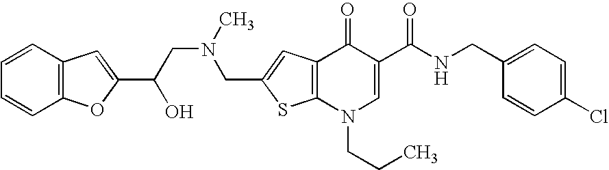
C(C1=CC2=C(S1)N(CCC)C=C(C(NCC1=CC=C(Cl)C=C1)=O)C2=O)N(CC(O)C1=CC2=C(O1)C=CC=C2)C
